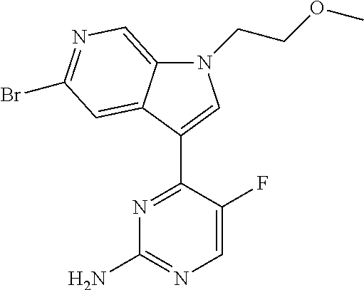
N1=C(C2=CN(CCOC)C3=CN=C(Br)C=C32)C(F)=CN=C1N
